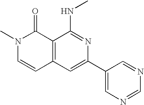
N1(C)C=CC2=C(C1=O)C(NC)=NC(C1=CN=CN=C1)=C2
